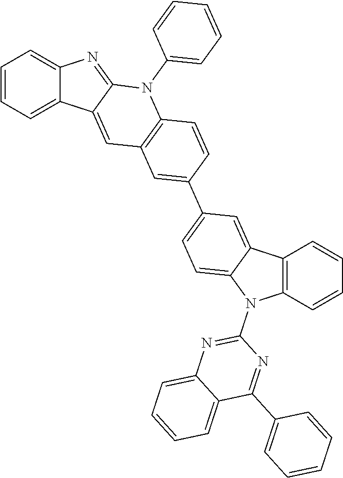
C1=CC=C2C(=C1)N=C1C2=CC2=C(N1C1=CC=CC=C1)C=CC(C1=CC=C3C(=C1)C1=C(N3C3=NC4=CC=CC=C4C(C4=CC=CC=C4)=N3)C=CC=C1)=C2
